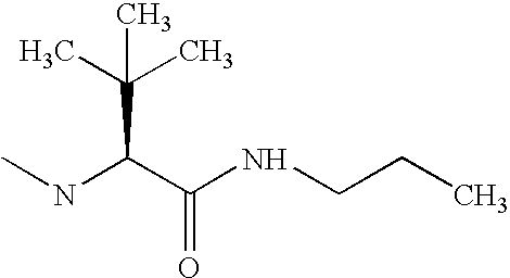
CNC(C(NCCC)=O)C(C)(C)C
